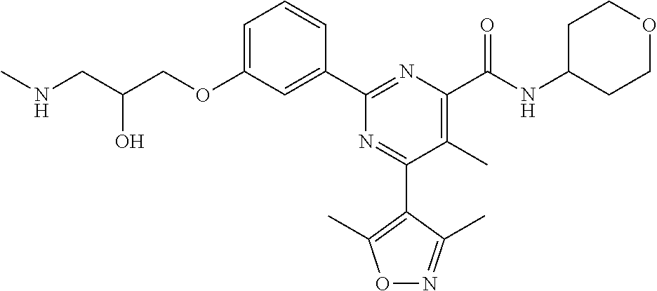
C1=C(OCC(CNC)O)C=C(C2=NC(C(NC3CCOCC3)=O)=C(C)C(C3=C(C)ON=C3C)=N2)C=C1
